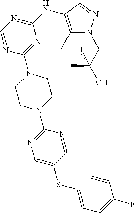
C1=NC(N2CCN(C3=NC=C(SC4=CC=C(F)C=C4)C=N3)CC2)=NC(NC2=C(C)N(CC(O)(C)[H])N=C2)=N1
